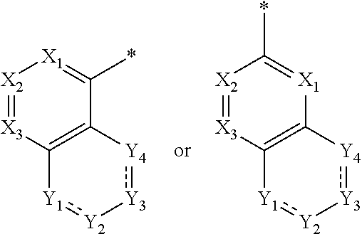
[X2]1=[X3]C2=C(C(*)=[X1]1)[Y4]:[Y3][Y2]:[Y1]2.[X2]1=[X3]C2=C([X1]=C1*)[Y4]:[Y3][Y2]:[Y1]2
